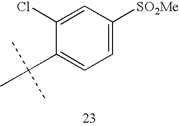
C1=C(Cl)C(C(C)(C)C)=CC=C1[SO2Me]
